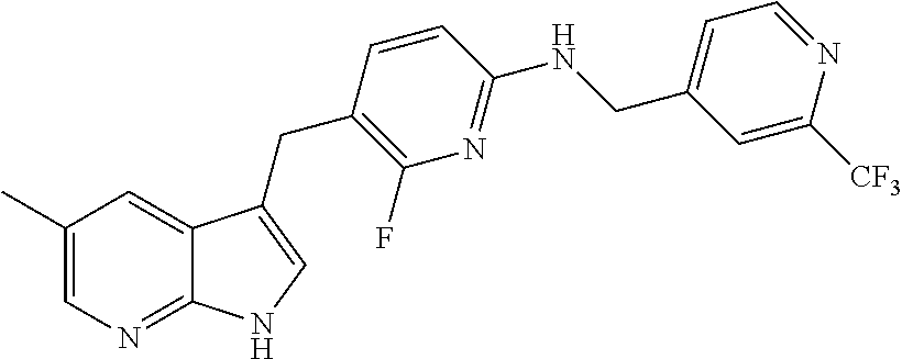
C1(C)=CN=C2C(=C1)C(CC1=C(F)N=C(NCC3=CC=NC([CF3])=C3)C=C1)=CN2
